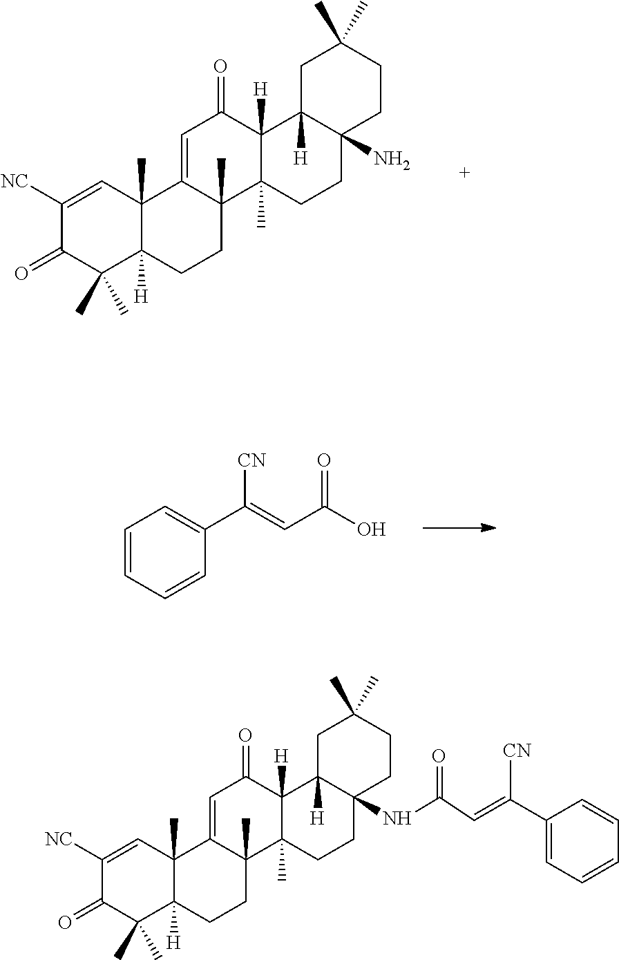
C1=C2C(C)(C3(C)C([H])(C1=O)C1([H])C(N)(CC3)CCC(C)(C)C1)CCC1([H])C2(C)C=C([NC])C(=O)C1(C)C.C1=CC=CC(C(=CC(=O)O)[CN])=C1.C1=C2C(C)(C3(C)C([H])(C1=O)C1([H])C(NC(=O)C=C(C4=CC=CC=C4)[CN])(CC3)CCC(C)(C)C1)CCC1([H])C2(C)C=C([NC])C(=O)C1(C)C
